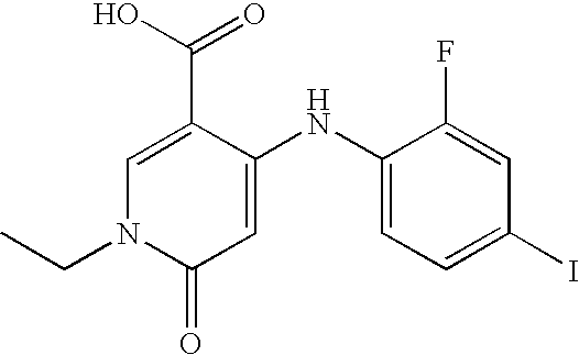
C1=C(C(O)=O)C(NC2=CC=C(I)C=C2F)=CC(=O)N1CC
